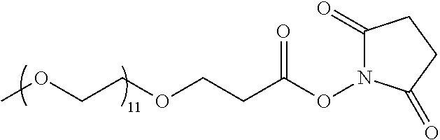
COCCOCCC(ON1C(=O)CCC1=O)=O
